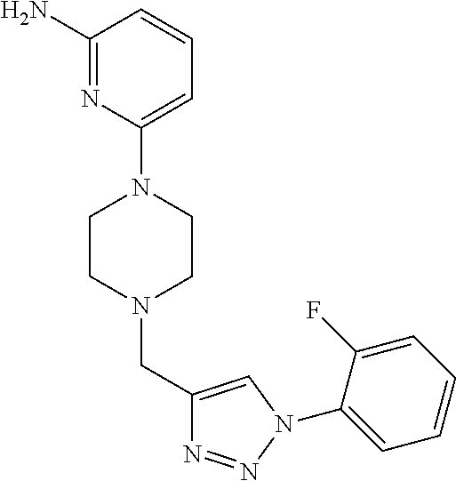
C1(N)=NC(N2CCN(CC3=CN(C4=CC=CC=C4F)N=N3)CC2)=CC=C1
